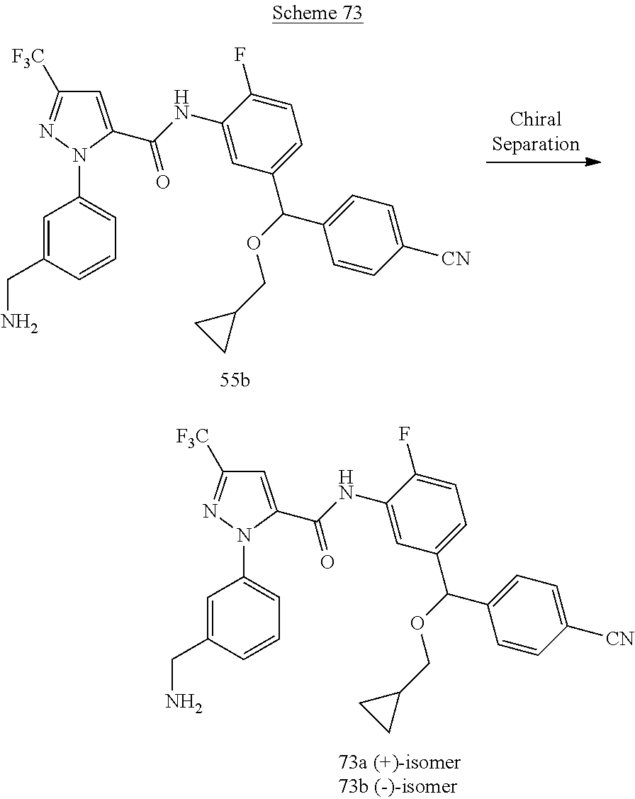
C1=C(C(NC2=CC(C(OCC3CC3)C3=CC=C([CN])C=C3)=CC=C2F)=O)N(C2=CC=CC(CN)=C2)N=C1[F3C].C1=C(C(NC2=CC(C(OCC3CC3)C3=CC=C([CN])C=C3)=CC=C2F)=O)N(C2=CC=CC(CN)=C2)N=C1[F3C]
